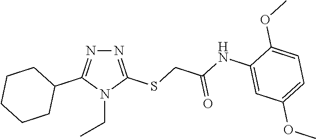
N1=C(SCC(NC2=CC(OC)=CC=C2OC)=O)N(CC)C(C2CCCCC2)=N1
